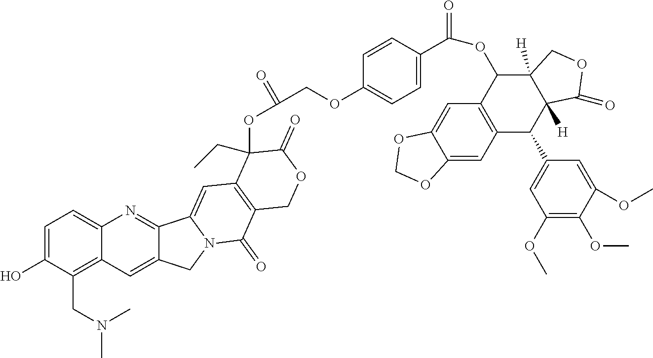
C1=C(O)C(CN(C)C)=C2C(=C1)N=C1C(=C2)CN2C1=CC1=C(C2=O)COC(=O)C1(OC(=O)COC1=CC=C(C(=O)OC2C3=C(C(C4=CC(OC)=C(OC)C(OC)=C4)C4([H])C2([H])COC4=O)C=C2C(=C3)OCO2)C=C1)CC
